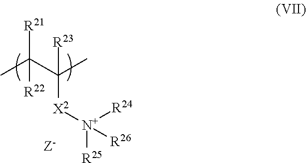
[R21]C(C(C)([X2][N+]([R25])([R24])[R26])[R23])(C)[R22]
